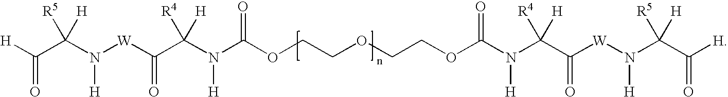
[H]C(C(N([W]C(C(N(C(OCCOCCOC(N(C(C([W]N(C(C([H])=O)([R5])[H])[H])=O)([R4])[H])[H])=O)=O)[H])([R4])[H])=O)[H])([R5])[H])=O
